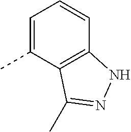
C1=C(C)C2=C(C=C1)NN=C2C
